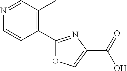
N1=CC(C)=C(C2=NC(C(=O)O)=CO2)C=C1
